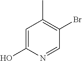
C1=C(O)N=CC(Br)=C1C
